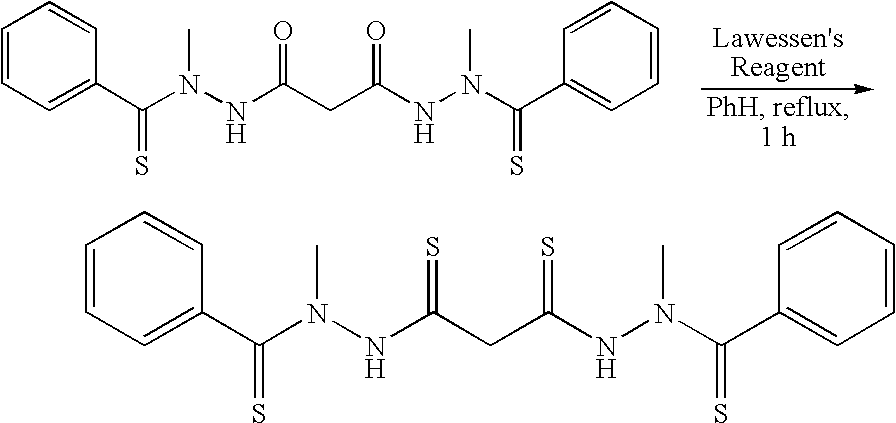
C1=CC=C(C(N(NC(CC(NN(C(C2=CC=CC=C2)=S)C)=O)=O)C)=S)C=C1.C1=CC=C(C(N(NC(CC(NN(C(C2=CC=CC=C2)=S)C)=S)=S)C)=S)C=C1
